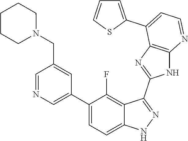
C1=NC=C(C2=CC=C3C(=C2F)C(C2=NC4=C(N2)N=CC=C4C2=CC=CS2)=NN3)C=C1CN1CCCCC1
